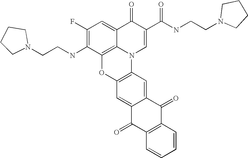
C1(F)=C(NCCN2CCCC2)C2=C3C(=C1)C(=O)C(C(NCCN1CCCC1)=O)=CN3C1=C(O2)C=C2C(=C1)C(=O)C1=C(C2=O)C=CC=C1
